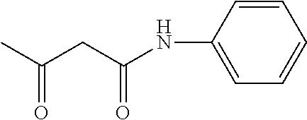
CC(CC(NC1=CC=CC=C1)=O)=O
